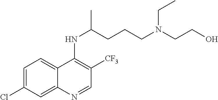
C1=C(Cl)C=C2C(=C1)C(NC(CCCN(CCO)CC)C)=C([CF3])C=N2
